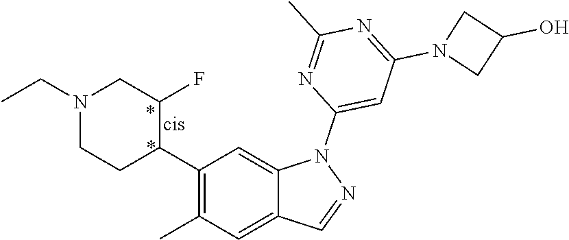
C1(C2C(F)CN(CC)CC2)=C(C)C=C2C(=C1)N(C1=CC(N3CC(O)C3)=NC(C)=N1)N=C2
